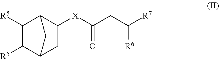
C1([R5])C2CC([X]C(CC([R7])[R6])=O)C(C1[R5])C2
